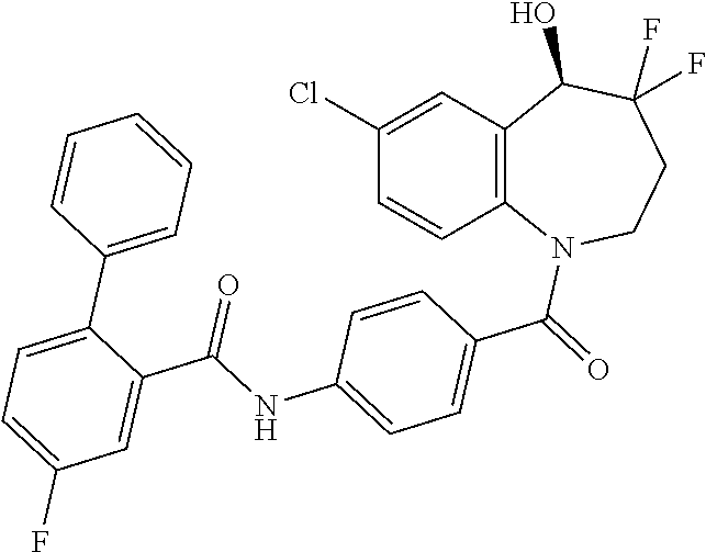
C1(Cl)=CC2=C(C=C1)N(C(=O)C1=CC=C(NC(C3=CC(F)=CC=C3C3=CC=CC=C3)=O)C=C1)CCC(F)(F)C2O
